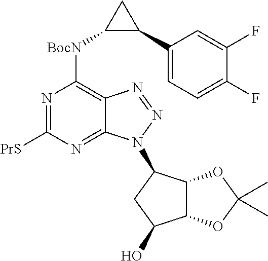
C1(C2CC2[BocN]C2=C3C(=NC([PrS])=N2)N(C2C4C(C(O)C2)OC(C)(C)O4)N=N3)=CC=C(F)C(F)=C1
